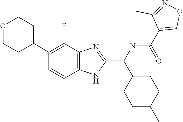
C1(F)=C(C2CCOCC2)C=CC2=C1N=C(C(NC(C1=CON=C1C)=O)C1CCC(C)CC1)N2
